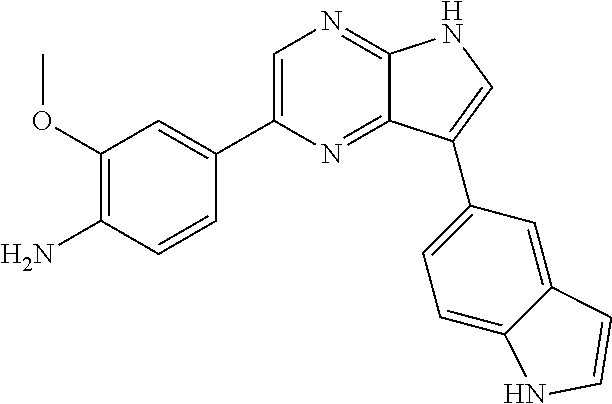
C1(OC)=C(N)C=CC(C2=CN=C3C(=N2)C(C2=CC=C4C(=C2)C=CN4)=CN3)=C1
